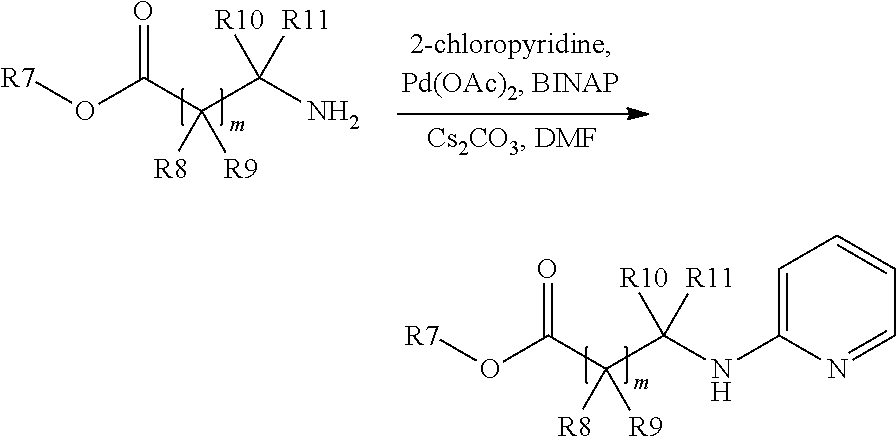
O(C(C(C(N)([R11])[R10])([R9])[R8])=O)[R7].O(C(C(C(NC1=CC=CC=N1)([R11])[R10])([R9])[R8])=O)[R7]
